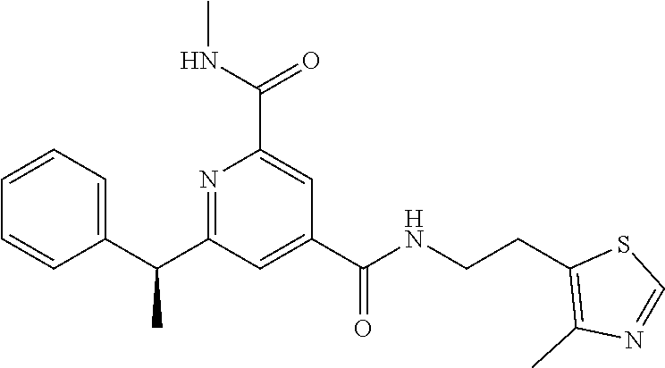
C1=CC=C(C(C2=NC(C(NC)=O)=CC(C(NCCC3=C(C)N=CS3)=O)=C2)C)C=C1
